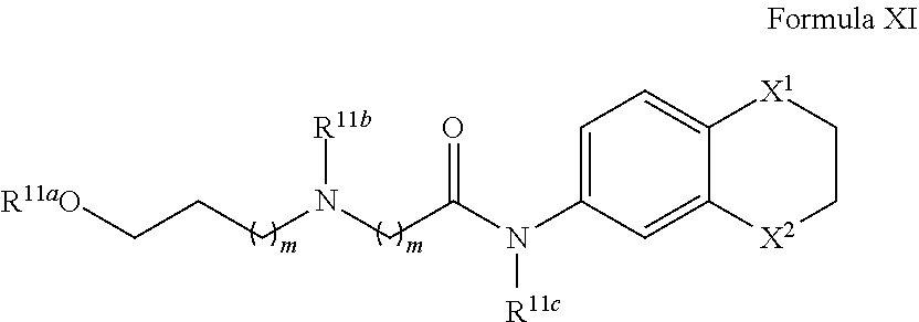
C12=CC=C(N(C(CN(CCC[R11aO])[R11b])=O)[R11c])C=C1[X2]CC[X1]2
